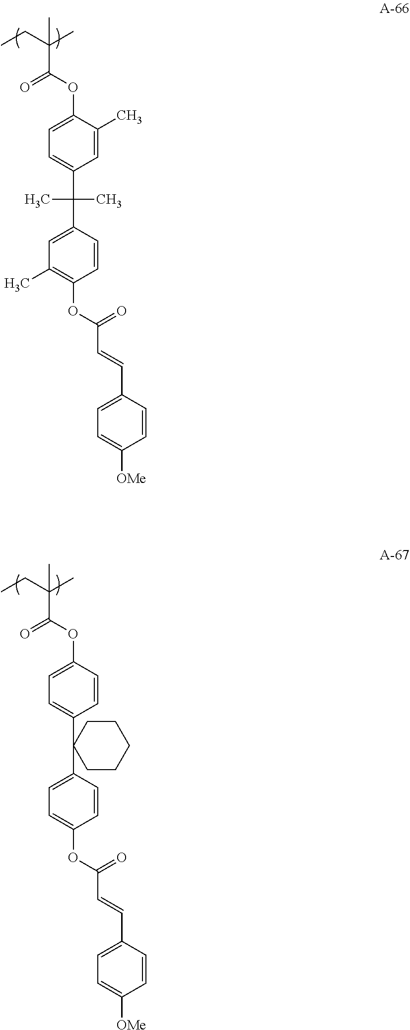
CCC(C)(C)C(OC1=CC=C(C(C2=CC(C)=C(OC(=O)C=CC3=CC=C([OMe])C=C3)C=C2)(C)C)C=C1C)=O.CCC(C)(C(OC1=CC=C(C2(C3=CC=C(OC(=O)C=CC4=CC=C([OMe])C=C4)C=C3)CCCCC2)C=C1)=O)C
